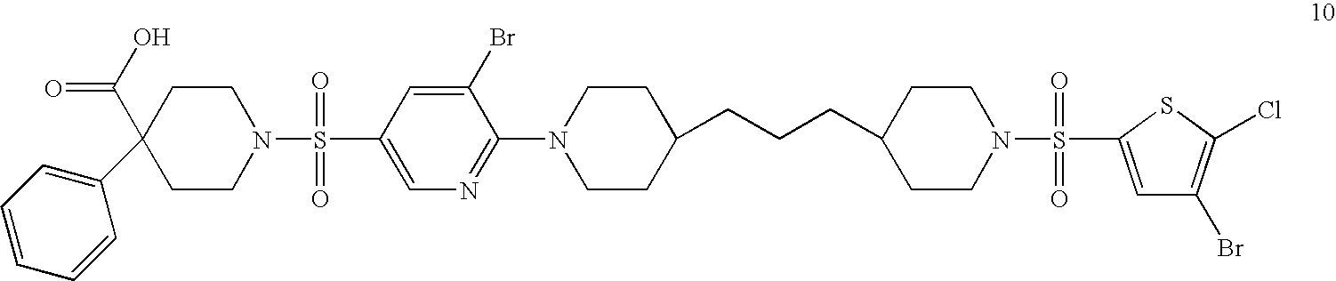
N1(S(=O)(=O)C2=CN=C(N3CCC(CCCC4CCN(S(=O)(=O)C5=CC(Br)=C(Cl)S5)CC4)CC3)C(Br)=C2)CCC(C2=CC=CC=C2)(C(O)=O)CC1
